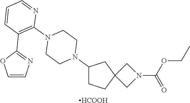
[HCOOH].C1CC2(CC1N1CCN(C3=C(C4=NC=CO4)C=CC=N3)CC1)CN(C(=O)OCC)C2
